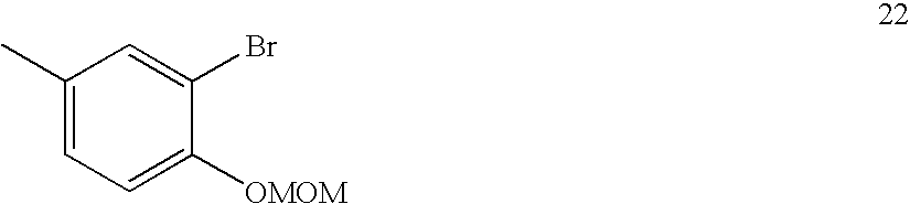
C1(C)=CC=C([OMOM])C(Br)=C1
